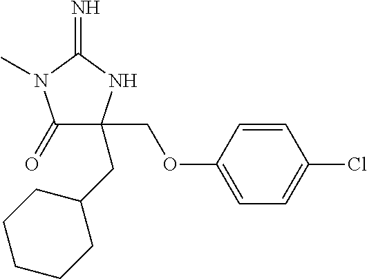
C1(=O)C(COC2=CC=C(Cl)C=C2)(CC2CCCCC2)NC(=N)N1C
